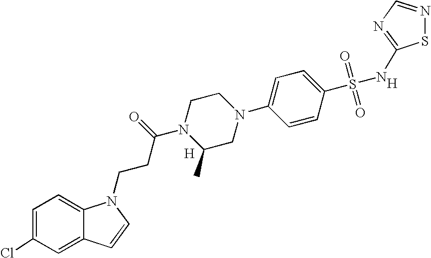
[H].C1=C(Cl)C=C2C(=C1)N(CCC(N1C(C)CN(C3=CC=C(S(=O)(=O)NC4=NC=NS4)C=C3)CC1)=O)C=C2.[H]
